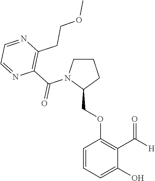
C(OC1=C(C([H])=O)C(O)=CC=C1)C1N(C(C2=C(CCOC)N=CC=N2)=O)CCC1
